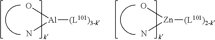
O[Al](N)[(L101)3-k].O[Zn](N)[(L101)2-k]
